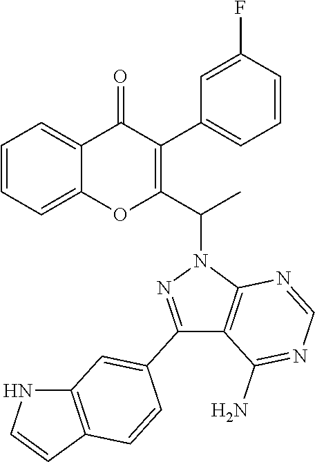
C1=CC=C2C(=C1)OC(C(N1N=C(C3=CC4=C(C=CN4)C=C3)C3=C1N=CN=C3N)C)=C(C1=CC=CC(F)=C1)C2=O
